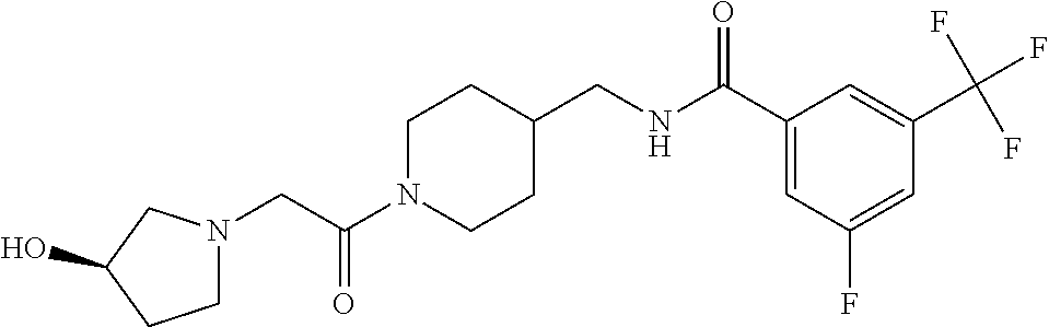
C1N(C(CN2CCC(O)C2)=O)CCC(CNC(C2=CC(F)=CC(C(F)(F)F)=C2)=O)C1
